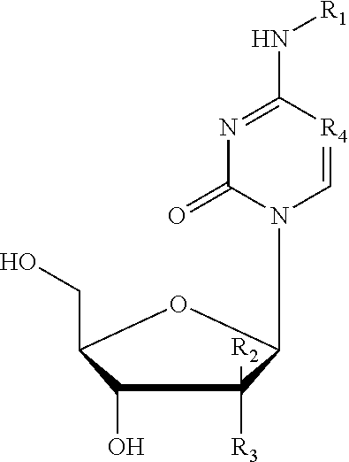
N1=C(N[R1])[R4]=CN(C2C([R3])([R2])C(O)C(CO)O2)C1=O
